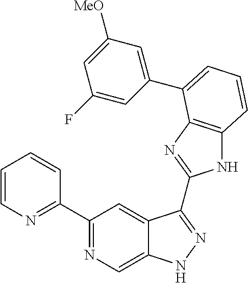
C1(C2=NC=C3C(=C2)C(C2=NC4=C(N2)C=CC=C4C2=CC([MeO])=CC(F)=C2)=NN3)=NC=CC=C1
